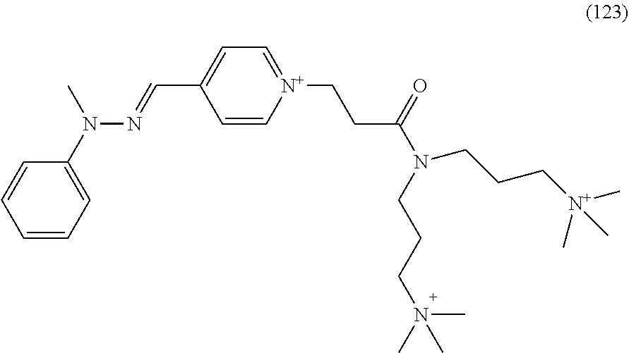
C1=CC=C(N(C)N=CC2=CC=[N+](CCC(=O)N(CCCN(C)(C)C)CCC[N+](C)(C)C)C=C2)C=C1
